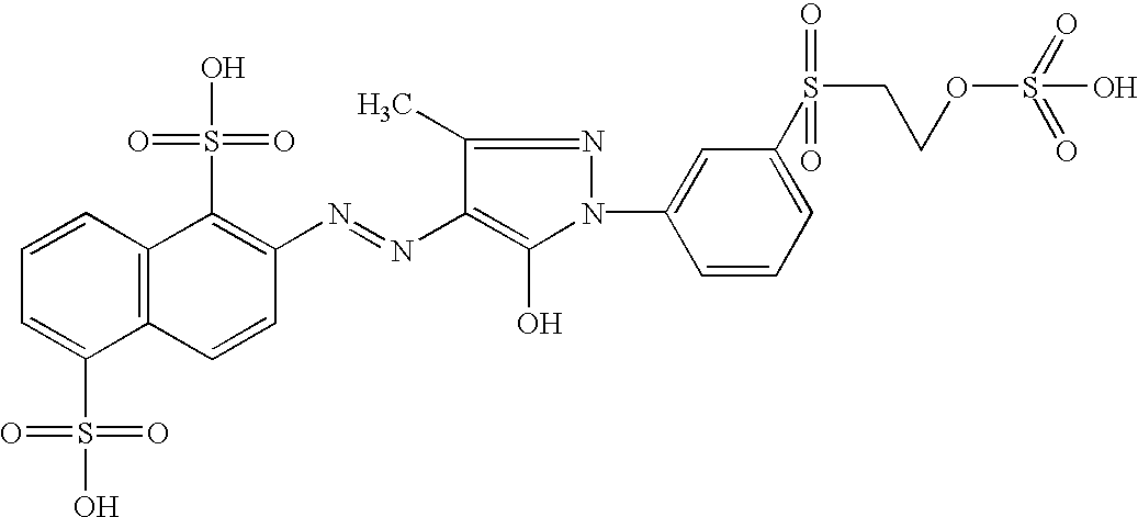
C12=C(C=CC=C1S(O)(=O)=O)C(S(O)(=O)=O)=C(N=NC1=C(O)N(C3=CC(S(CCOS(=O)(=O)O)(=O)=O)=CC=C3)N=C1C)C=C2
